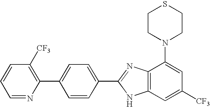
C1=NC(C2=CC=C(C3=NC4=C(N3)C=C([CF3])C=C4N3CCSCC3)C=C2)=C([CF3])C=C1
